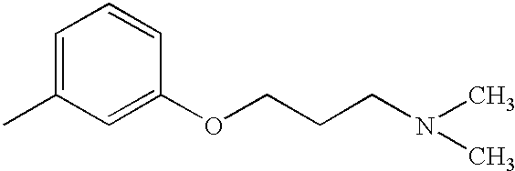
C1=C(C)C=C(OCCCN(C)C)C=C1
